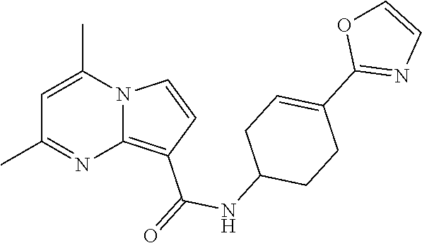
C1=C(C)N2C(=C(C(=O)NC3CCC(C4=NC=CO4)=CC3)C=C2)N=C1C
